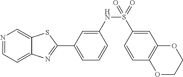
C1=C(NS(=O)(C2=CC3=C(C=C2)OCCO3)=O)C=CC=C1C1=NC2=CC=NC=C2S1
